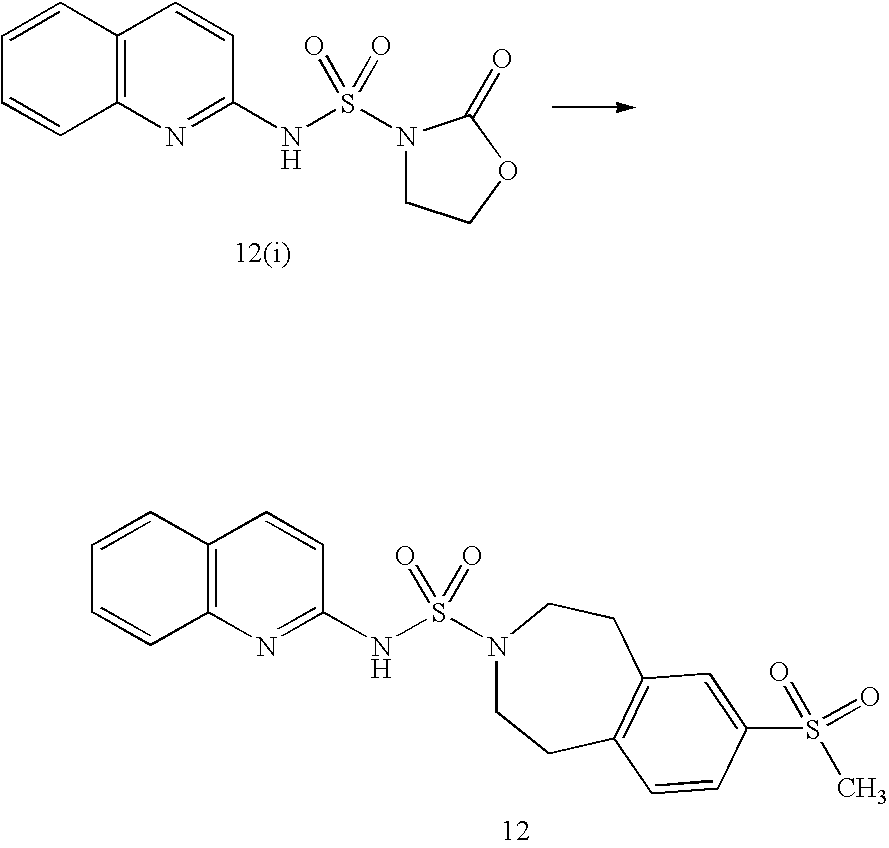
C12=C(N=C(NS(N3CCOC3=O)(=O)=O)C=C1)C=CC=C2.C12=C(N=C(NS(N3CCC4=C(CC3)C=C(S(C)(=O)=O)C=C4)(=O)=O)C=C1)C=CC=C2
